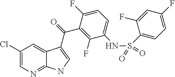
C1(Cl)=CN=C2C(=C1)C(C(=O)C1=C(F)C(NS(=O)(=O)C3=CC=C(F)C=C3F)=CC=C1F)=CN2
